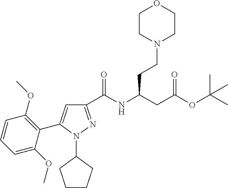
C1(C(NC(CC(OC(C)(C)C)=O)CCN2CCOCC2)=O)=NN(C2CCCC2)C(C2=C(OC)C=CC=C2OC)=C1
